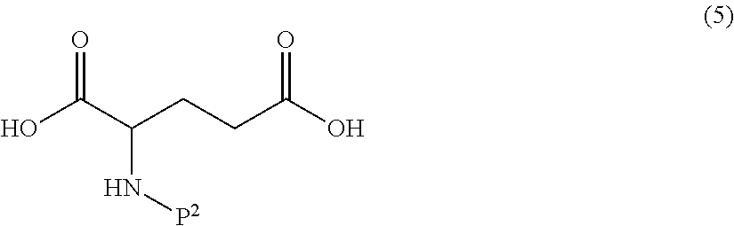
OC(C(CCC(O)=O)N[P2])=O
